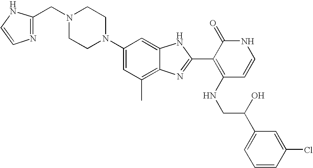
C1(C)=C2C(=CC(N3CCN(CC4=NC=CN4)CC3)=C1)NC(C1=C(NCC(C3=CC=CC(Cl)=C3)O)C=CNC1=O)=N2
